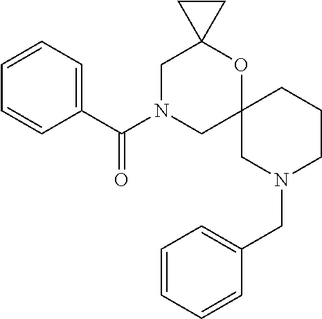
C1N(C(C2=CC=CC=C2)=O)CC2(OC13CC3)CN(CC1=CC=CC=C1)CCC2
